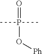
O=P(C)(C)O[Ph]
